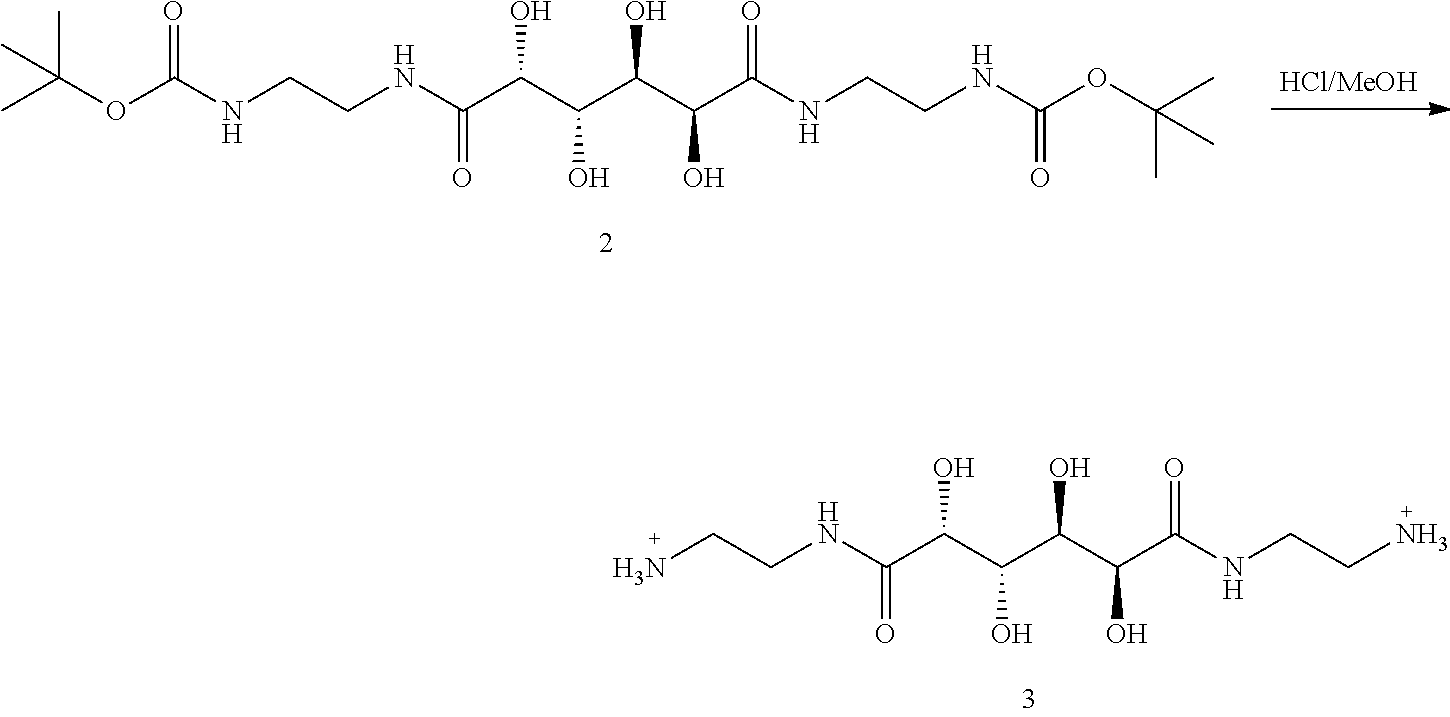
N(C(C(C(C(C(C(NCCNC(OC(C)(C)C)=O)=O)O)O)O)O)=O)CCNC(OC(C)(C)C)=O.N(C(C(C(C(C(C(NCCN)=O)O)O)O)O)=O)CCN
